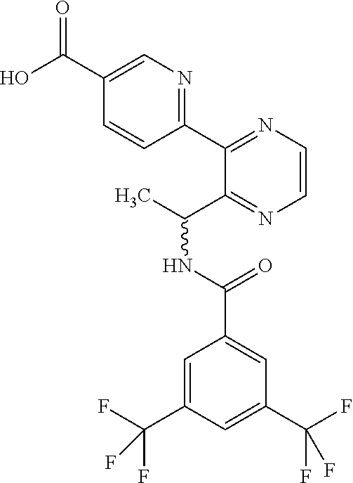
C1=C(C(F)(F)F)C=C(C(F)(F)F)C=C1C(NC(C)C1=NC=CN=C1C1=NC=C(C(O)=O)C=C1)=O
